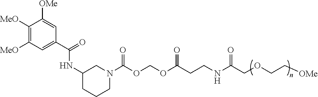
C1([MeO])=C([MeO])C=C(C(=O)NC2CCCN(C(OCOC(CCNC(COCC[OMe])=O)=O)=O)C2)C=C1[OMe]
